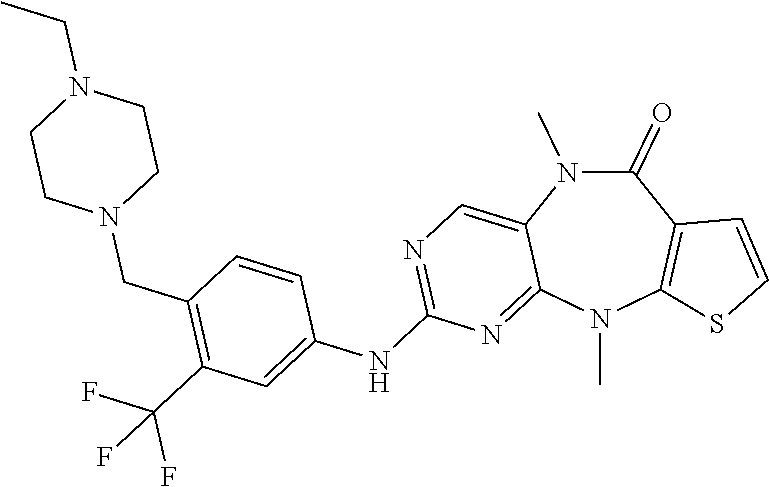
C1(=O)N(C)C2=CN=C(NC3=CC(C(F)(F)F)=C(CN4CCN(CC)CC4)C=C3)N=C2N(C)C2=C1C=CS2
